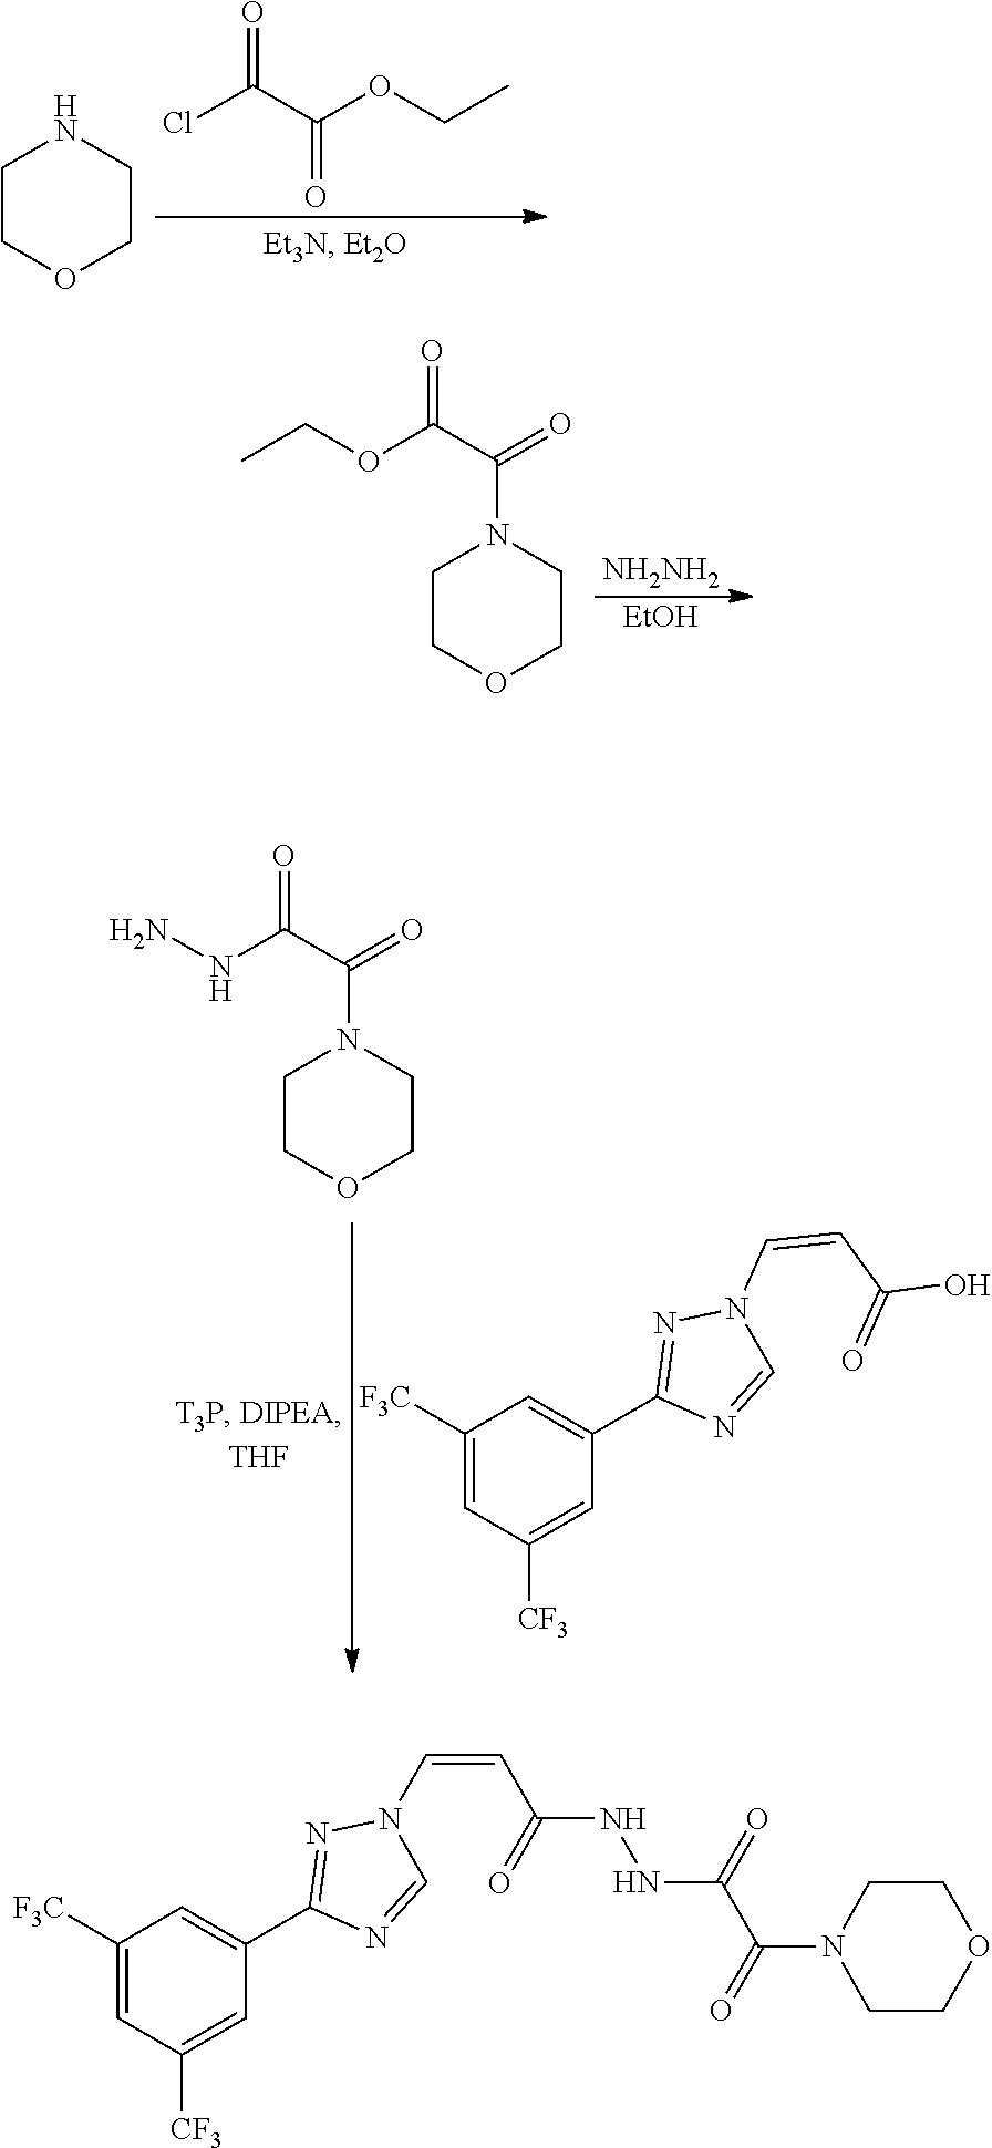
ClC(C(OCC)=O)=O.C1COCCN1.[NH2NH2].[EtOH].C1COCCN1C(=O)C(OCC)=O.C1([F3C])=CC([CF3])=CC(C2=NN(C=CC(O)=O)C=N2)=C1.C1COCCN1C(=O)C(NN)=O.C1([F3C])=CC([CF3])=CC(C2=NN(C=CC(NNC(C(N3CCOCC3)=O)=O)=O)C=N2)=C1
